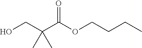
C(C(C(OCCCC)=O)(C)C)O
